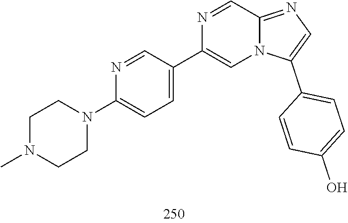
C1CN(C)CCN1C1=CC=C(C2=CN3C(=NC=C3C3=CC=C(O)C=C3)C=N2)C=N1
